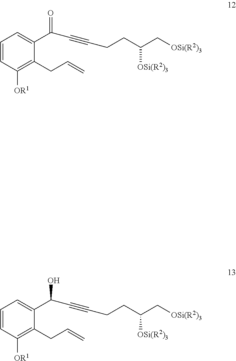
C1=CC([OR1])=C(CC=C)C(C(C#CCCC(C[OSi(R2)3])[OSi(R2)3])=O)=C1.C1=CC([OR1])=C(CC=C)C(C(C#CCCC(C[OSi(R2)3])[OSi(R2)3])O)=C1
